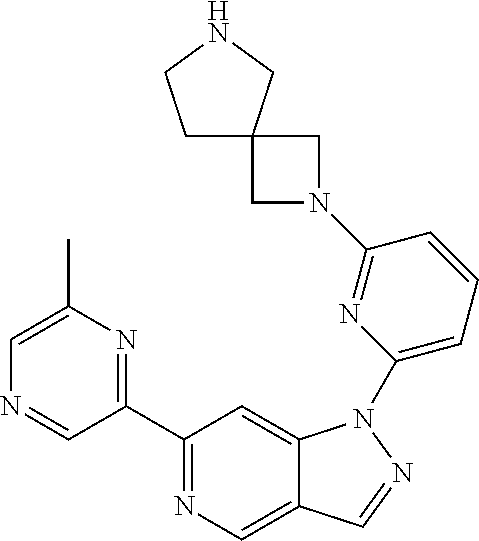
C1(C2=NC(C)=CN=C2)=NC=C2C(=C1)N(C1=CC=CC(N3CC4(C3)CCNC4)=N1)N=C2
